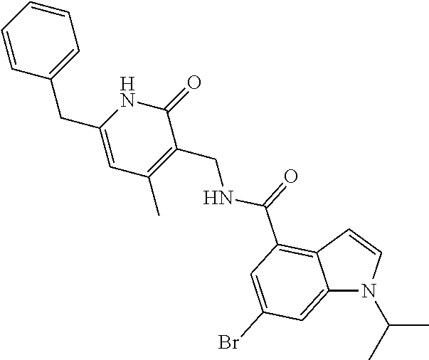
C12=CC(Br)=CC(C(NCC3=C(C)C=C(CC4=CC=CC=C4)NC3=O)=O)=C1C=CN2C(C)C
